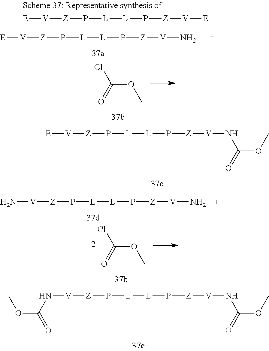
[E][V][Z]P[L][L]P[Z][V]NC(OC)=O.N([V][Z]P[L][L]P[Z][V]NC(OC)=O)C(OC)=O.ClC(=O)OC.N[V][Z]P[L][L]P[Z][V]N.ClC(=O)OC.[E][V][Z]P[L][L]P[Z][V][E].[E][V][Z]P[L][L]P[Z][V]N
